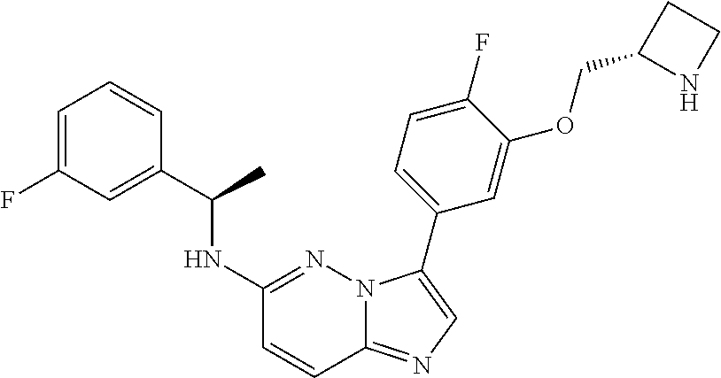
C1=C(F)C=C(C(NC2=NN3C(=NC=C3C3=CC=C(F)C(OCC4NCC4)=C3)C=C2)C)C=C1
